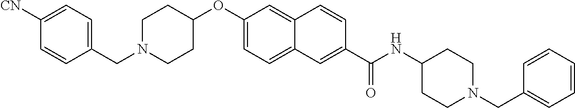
C1=C([CN])C=CC(CN2CCC(OC3=CC=C4C(=C3)C=CC(C(NC3CCN(CC5=CC=CC=C5)CC3)=O)=C4)CC2)=C1
